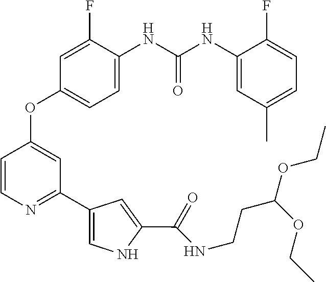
C1=CN=C(C2=CNC(C(NCCC(OCC)OCC)=O)=C2)C=C1OC1=CC=C(NC(NC2=CC(C)=CC=C2F)=O)C(F)=C1
